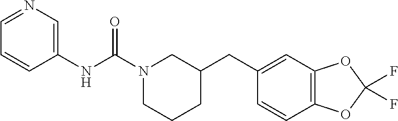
C1(NC(N2CCCC(CC3=CC4=C(C=C3)OC(F)(F)O4)C2)=O)=CN=CC=C1
